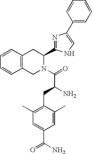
C12=C(CN(C(=O)C(N)CC3=C(C)C=C(C(N)=O)C=C3C)C(C3=NC(C4=CC=CC=C4)=CN3)C1)C=CC=C2
